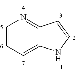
C1=CC=C2C(=N1)C=CN2
